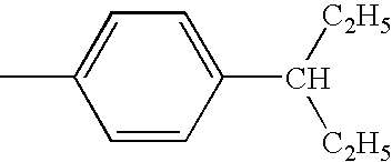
CC1=CC=C(C([C2H5])[C2H5])C=C1
